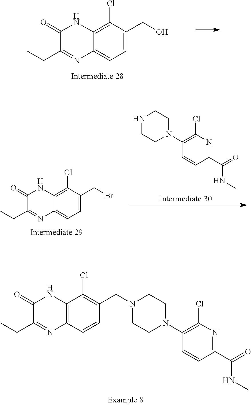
C1=CC(C(=O)NC)=NC(Cl)=C1N1CCNCC1.C12=CC=C(CBr)C(Cl)=C1NC(=O)C(CC)=N2.C12=C(C=CC(CN3CCN(C4=C(Cl)N=C(C(=O)NC)C=C4)CC3)=C1Cl)N=C(CC)C(=O)N2.C12=CC=C(CO)C(Cl)=C1NC(=O)C(CC)=N2
